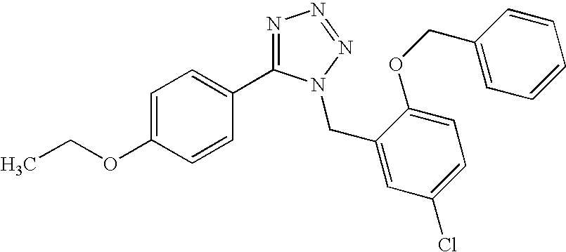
C1=C(OCC)C=CC(C2=NN=NN2CC2=CC(Cl)=CC=C2OCC2=CC=CC=C2)=C1
